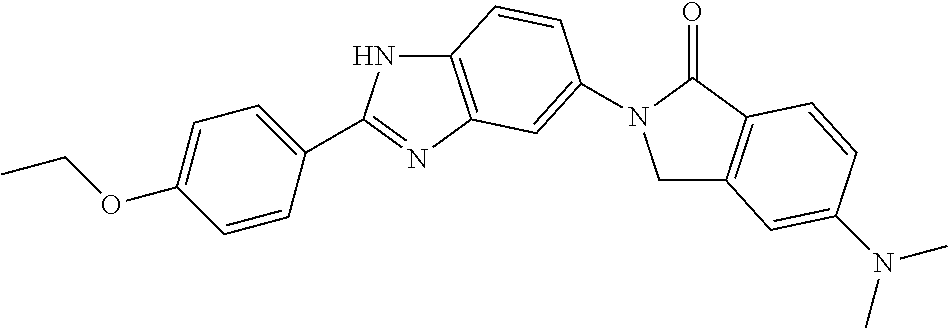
C1C2=C(C(=O)N1C1=CC3=C(NC(C4=CC=C(OCC)C=C4)=N3)C=C1)C=CC(N(C)C)=C2
